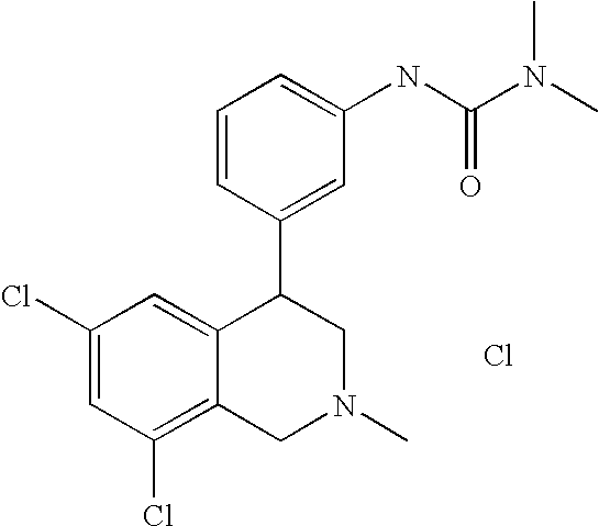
C1(Cl)=C2C(=CC(Cl)=C1)C(C1=CC(NC(N(C)C)=O)=CC=C1)CN(C)C2.Cl
